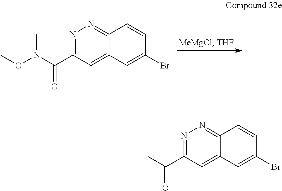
N1=C(C(N(C)OC)=O)C=C2C(=N1)C=CC(Br)=C2.N1=C(C(C)=O)C=C2C(=N1)C=CC(Br)=C2
